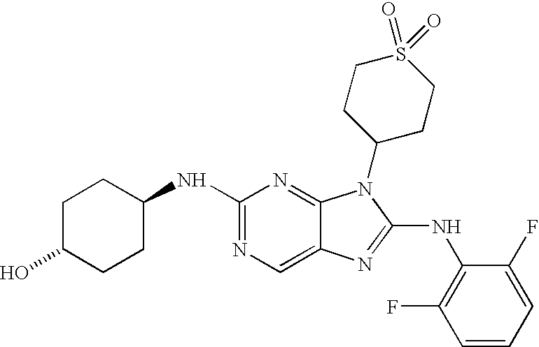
N1=C(NC2CCC(O)CC2)N=C2C(=C1)N=C(NC1=C(F)C=CC=C1F)N2C1CCS(=O)(=O)CC1
